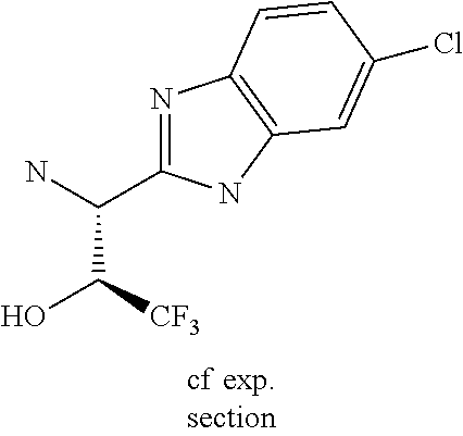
N1=C(C(N)C([CF3])O)NC2=C1C=CC(Cl)=C2
